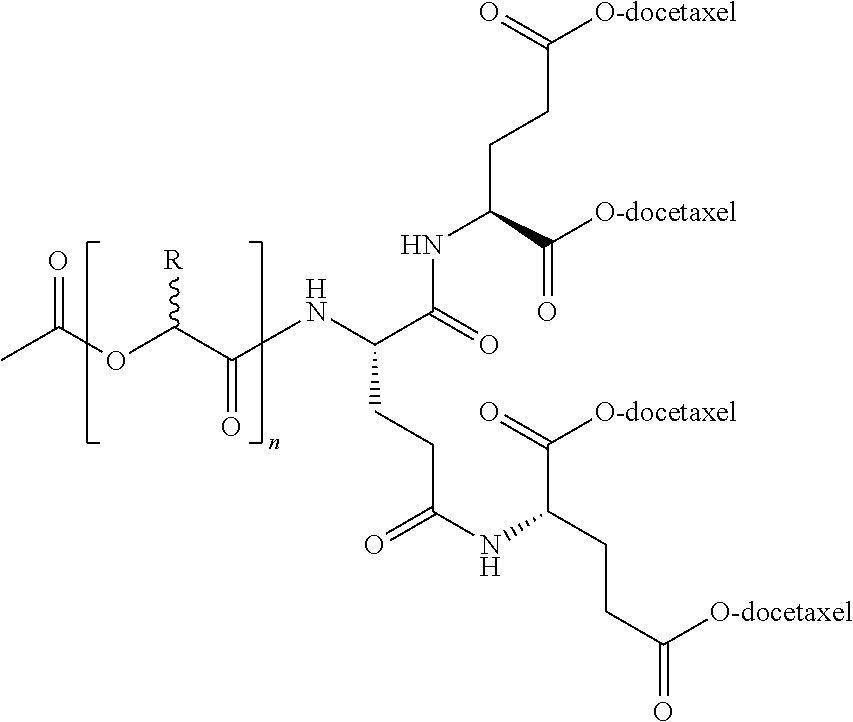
CC(OC(C(NC(C(NC(C(=O)[O-docetaxel])CCC(=O)[O-docetaxel])=O)CCC(NC(CCC([O-docetaxel])=O)C([O-docetaxel])=O)=O)=O)[R])=O
